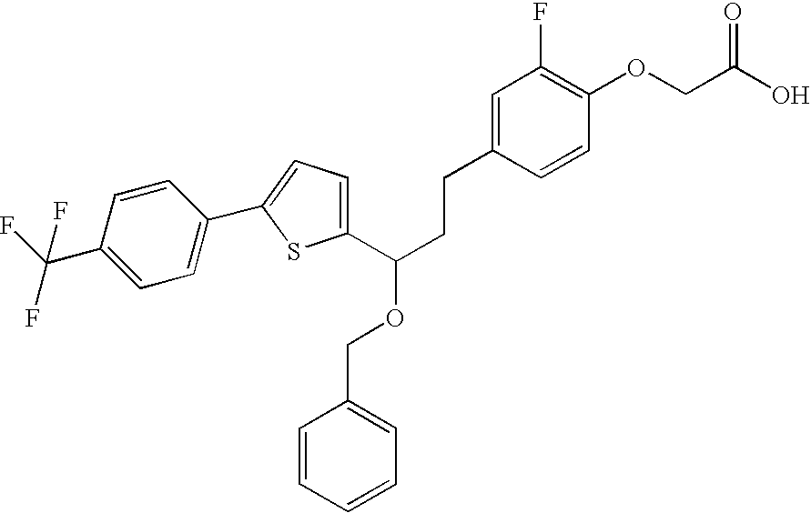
C1(C(CCC2=CC(F)=C(OCC(=O)O)C=C2)OCC2=CC=CC=C2)=CC=C(C2=CC=C(C(F)(F)F)C=C2)S1
